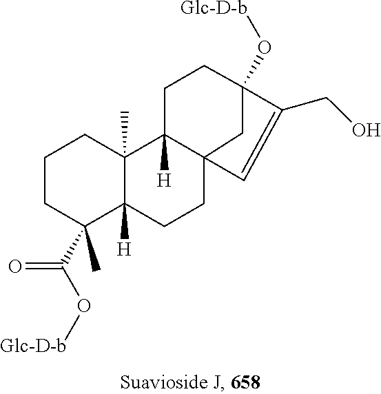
C1CC(C)(C(O[Glc-D-b])=O)C2([H])C(C)(C1)C1([H])CCC3(O[Glc-D-b])C(CO)=CC1(CC2)C3
